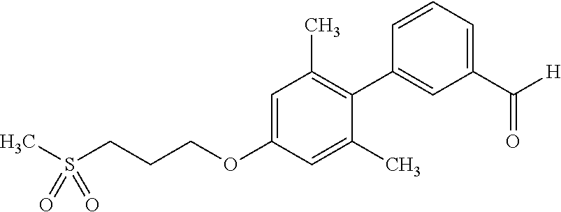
CS(CCCOC1=CC(C)=C(C2=CC(C([H])=O)=CC=C2)C(C)=C1)(=O)=O
